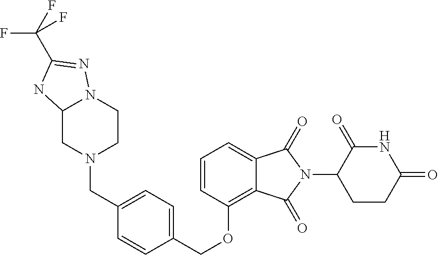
C1(OCC2=CC=C(CN3CCN4C(C3)NC(C(F)(F)F)=N4)C=C2)=C2C(=CC=C1)C(=O)N(C1CCC(=O)NC1=O)C2=O
